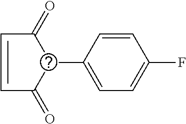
C1=CC(C2C(=O)C=CC2=O)=CC=C1F
